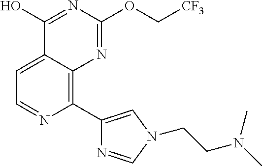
C1=C2C(=C(C3=CN(CCN(C)C)C=N3)N=C1)N=C(OC[CF3])N=C2O
